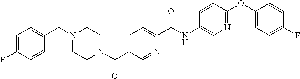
C1=C(F)C=CC(CN2CCN(C(C3=CC=C(C(NC4=CN=C(OC5=CC=C(F)C=C5)C=C4)=O)N=C3)=O)CC2)=C1
